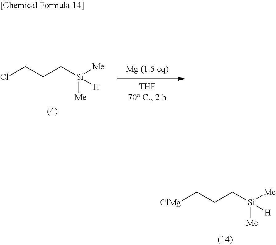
ClCCC[Si]([Me])([Me])[H].C(CC[Si]([Me])([Me])[H])[ClMg]
